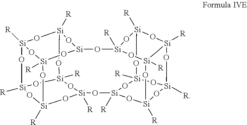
[Si]12([R])O[Si]3([R])O[Si]4O[Si]5([R])O[Si]([R])(O[Si]([R])(O[Si]([R])(O3)O5)O1)O[Si]([R])(O2)O[Si]1([R])O[Si]2([R])O[Si]3([R])O[Si]5([R])C[Si]([R])(O2)O[Si]([R])(O4)O[Si]([R])(O[Si]([R])(O1)O3)O5
